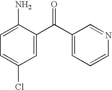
NC1=CC=C(Cl)C=C1C(C1=CC=CN=C1)=O
